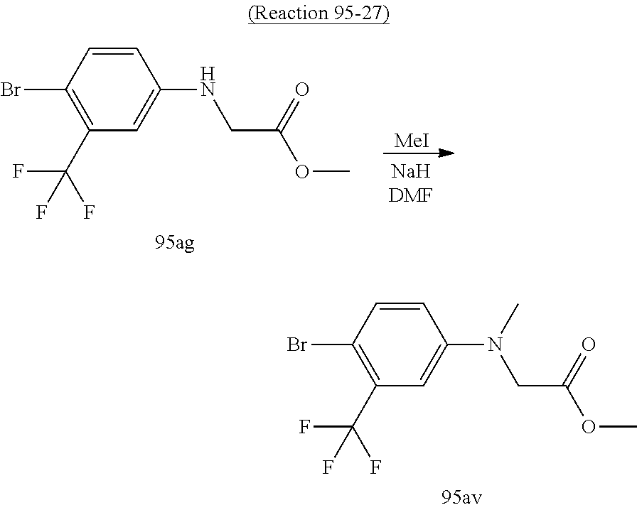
C1=CC(Br)=C(C(F)(F)F)C=C1NCC(OC)=O.[MeI].C1=CC(Br)=C(C(F)(F)F)C=C1N(CC(OC)=O)C
